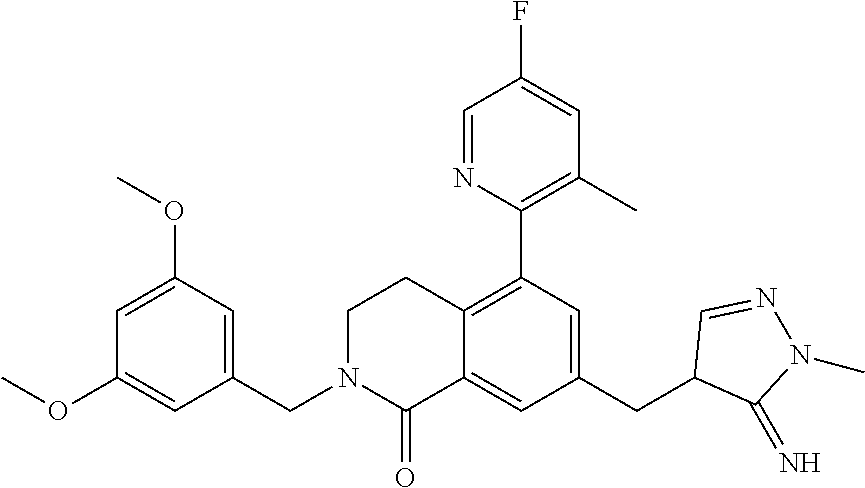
COC1=CC(CN2CCC3=C(C4=C(C)C=C(F)C=N4)C=C(CC4C(=N)N(C)N=C4)C=C3C2=O)=CC(OC)=C1
